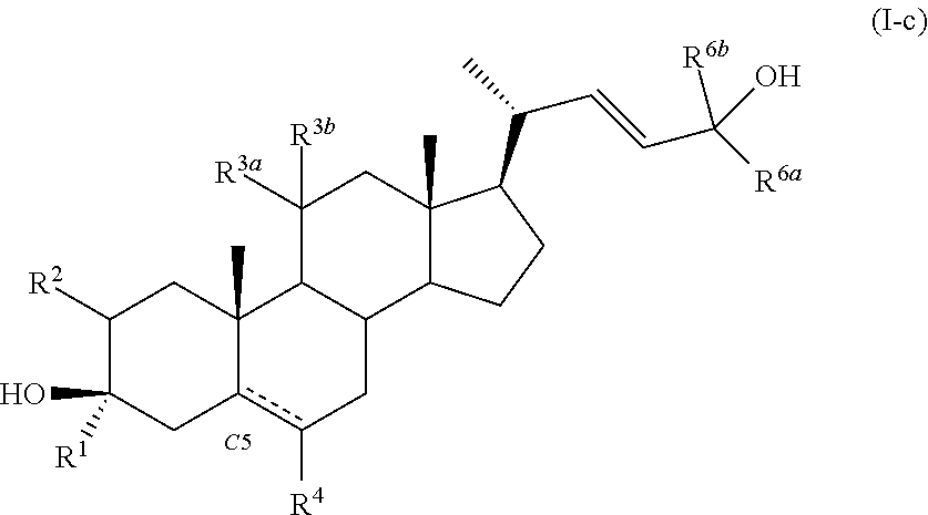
C1([R2])C(O)([R1])Cc2c([R4])CC3C(C2(C)C1)C([R3b])([R3a])CC1(C)C3CCC1C(C=CC([R6a])([R6b])O)C.[C5]
